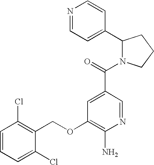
C1=CC=C(Cl)C(COC2=C(N)N=CC(C(=O)N3C(C4=CC=NC=C4)CCC3)=C2)=C1Cl
